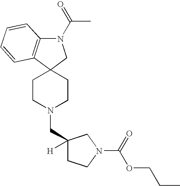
C1CN(CC2([H])CCN(C(OCCC)=O)C2)CCC12CN(C(C)=O)C1=C2C=CC=C1
